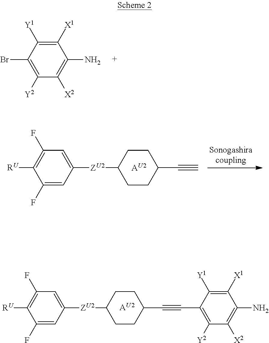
C1([Y2])=C(Br)C([Y1])=C([X1])C(N)=C1[X2].[AU2].C1(F)=CC([ZU2]C2CCC(C#C)CC2)=CC(F)=C1[RU].[AU2].C1(F)=CC([ZU2]C2CCC(C#CC3=C([Y2])C([X2])=C(N)C([X1])=C3[Y1])CC2)=CC(F)=C1[RU]
